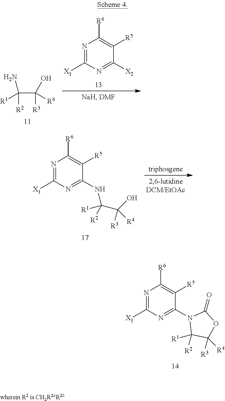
N1=C([X1])N=C(NC(C(O)([R4])[R3])([R1])[R2])C([R5])=C1[R6].N1=C([X1])N=C(N2C([R1])([R2])C([R3])([R4])OC2=O)C([R5])=C1[R6].N1=C([X1])N=C([X2])C([R5])=C1[R6].C(C([R2])(N)[R1])(O)([R3])[R4]
